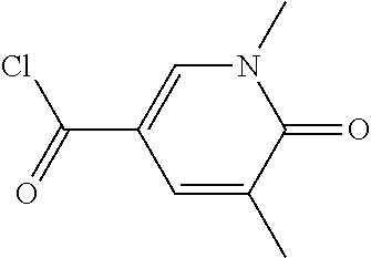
C1(C(=O)Cl)=CN(C)C(=O)C(C)=C1
